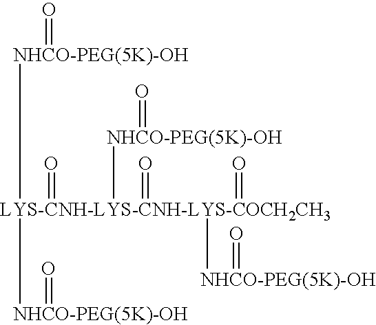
[NHCO-PEG(5K)-OH]([LYS-CNH-LYS-CNH-LYS-COCH2CH3](=O)([NHCO-PEG(5K)-OH]=O)(=O)(=O)([NHCO-PEG(5K)-OH]=O)[NHCO-PEG(5K)-OH]=O)=O
